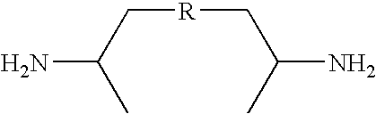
CC(C[R]CC(N)C)N
